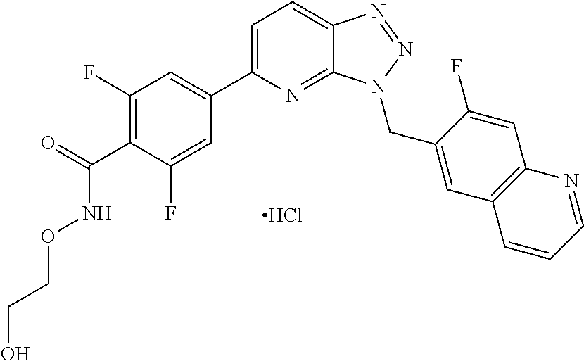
C1=C(C2=CC(F)=C(C(=O)NOCCO)C(F)=C2)N=C2C(=C1)N=NN2CC1=CC2=C(C=C1F)N=CC=C2.Cl
